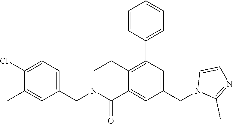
C1(CN2C(=O)C3=CC(CN4C(C)=NC=C4)=CC(C4=CC=CC=C4)=C3CC2)=CC=C(Cl)C(C)=C1
